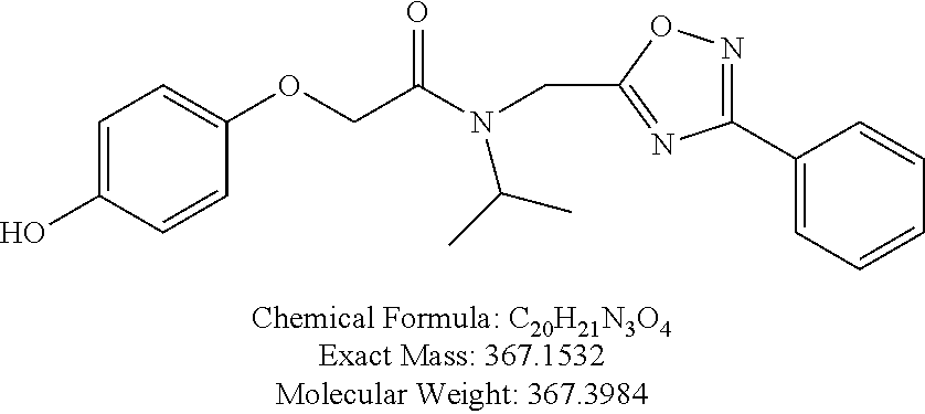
C1=C(O)C=CC(OCC(N(CC2=NC(C3=CC=CC=C3)=NO2)C(C)C)=O)=C1
